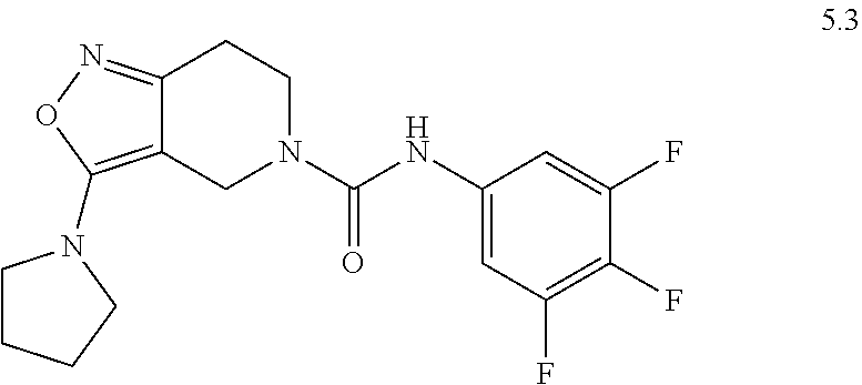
C12=NOC(N3CCCC3)=C1CN(C(NC1=CC(F)=C(F)C(F)=C1)=O)CC2
